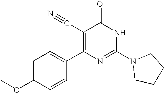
C1=CC(C2=C(C#N)C(=O)NC(N3CCCC3)=N2)=CC=C1OC
